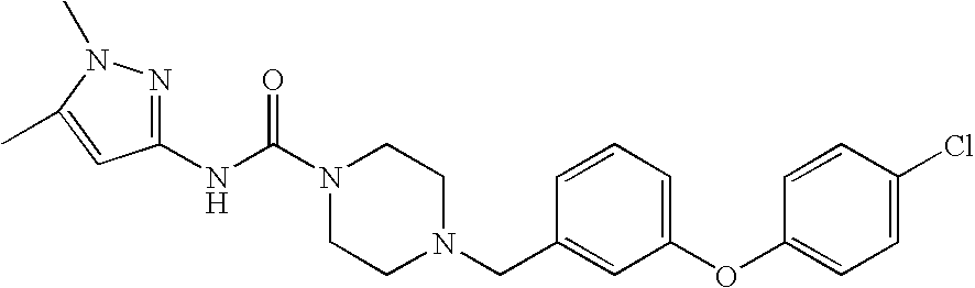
N(C(N1CCN(CC2=CC(OC3=CC=C(Cl)C=C3)=CC=C2)CC1)=O)C1=NN(C)C(C)=C1
